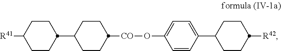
C1CC([R42])CCC1C1=CC=C(O[CO]C2CCC(C3CCC([R41])CC3)CC2)C=C1
